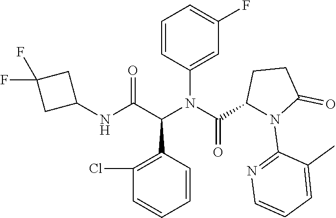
C1(Cl)=C(C(C(NC2CC(F)(F)C2)=O)N(C2=CC(F)=CC=C2)C(C2N(C3=NC=CC=C3C)C(=O)CC2)=O)C=CC=C1
